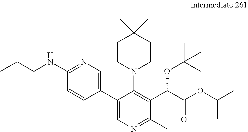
C1(C2=CN=C(C)C(C(C(OC(C)C)=O)OC(C)(C)C)=C2N2CCC(C)(C)CC2)=CN=C(NCC(C)C)C=C1
